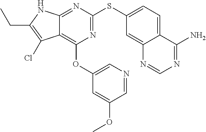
C(C1=C(Cl)C2=C(OC3=CN=CC(OC)=C3)N=C(SC3=CC=C4C(=C3)N=CN=C4N)N=C2N1)C
